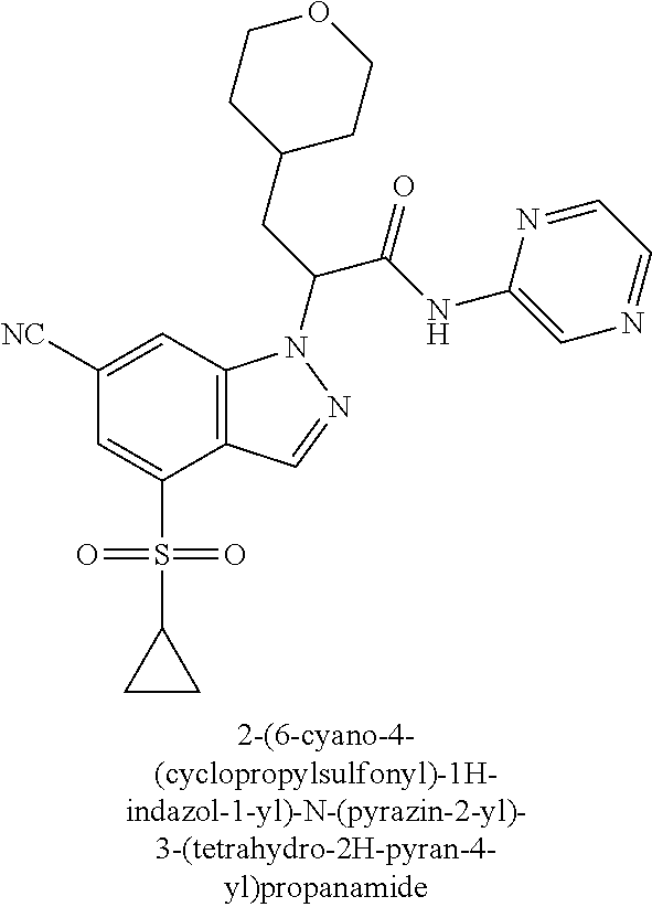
C12=C(C=C([NC])C=C1S(=O)(=O)C1CC1)N(C(CC1CCOCC1)C(NC1=CN=CC=N1)=O)N=C2
